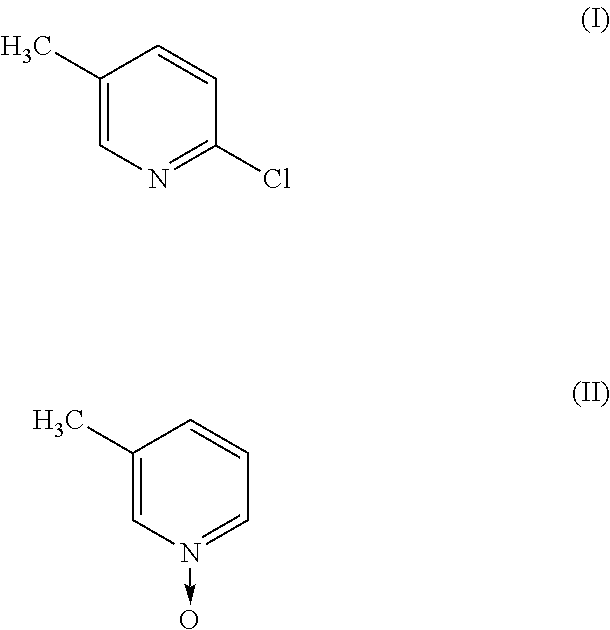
C1(C)=CN=C(Cl)C=C1.C1(C)=CN(->O)=CC=C1
